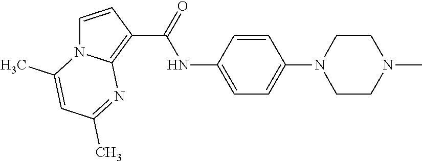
C(NC1=CC=C(N2CCN(C)CC2)C=C1)(=O)C1=C2N(C=C1)C(C)=CC(C)=N2
